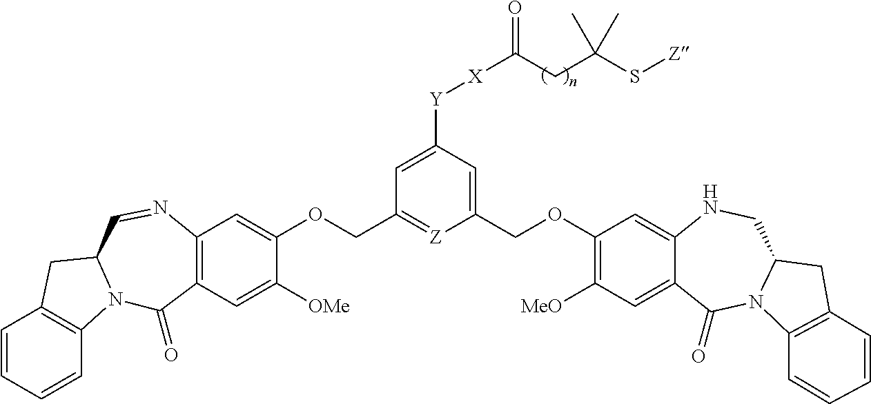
C1=CC=CC2=C1CC1N2C(=O)C2=C(N=C1)C=C(OCC1=[Z]C(COC3=C([MeO])C=C4C(=C3)NCC3N(C4=O)C4=C(C3)C=CC=C4)=CC([Y][X]C(CC(S[Z])(C)C)=O)=C1)C([OMe])=C2
